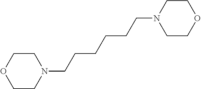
C1COCCN1CCCCCCN1CCOCC1
